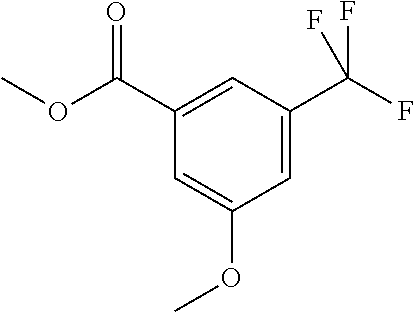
C1=C(C(F)(F)F)C=C(C(OC)=O)C=C1OC
